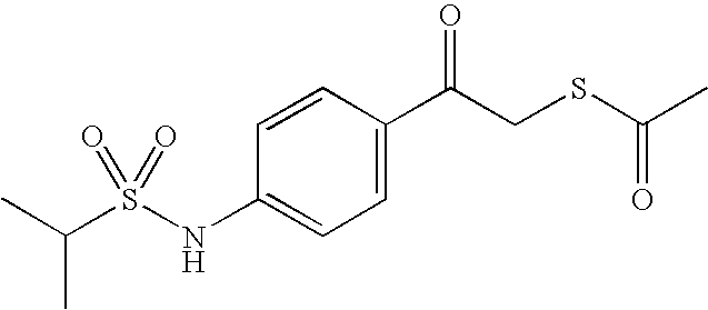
C1=C(C(CSC(C)=O)=O)C=CC(NS(C(C)C)(=O)=O)=C1
